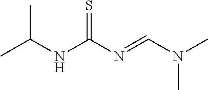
CC(NC(N=CN(C)C)=S)C
